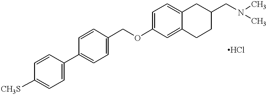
O(C1=CC=C2C(=C1)CCC(CN(C)C)C2)CC1=CC=C(C2=CC=C([CH3S])C=C2)C=C1
